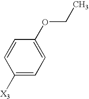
C1([X3])=CC=C(OCC)C=C1
